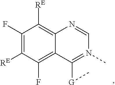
C12=C([RE])C(F)=C([RE])C(F)=C1C([G]C)=N(C)C=N2
